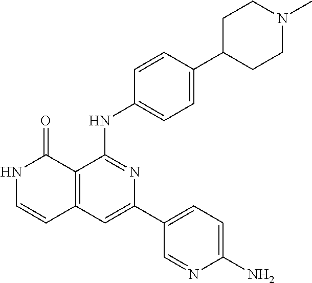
C1=CC(NC2=NC(C3=CC=C(N)N=C3)=CC3=C2C(=O)NC=C3)=CC=C1C1CCN(C)CC1
